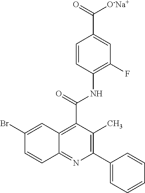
C1=CC(NC(=O)C2=C3C(=NC(C4=CC=CC=C4)=C2C)C=CC(Br)=C3)=C(F)C=C1C(=O)[O-Na+]
